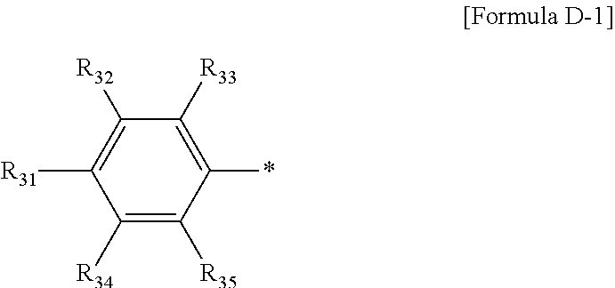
C1([R34])=C([R35])C(*)=C([R33])C([R32])=C1[R31]
